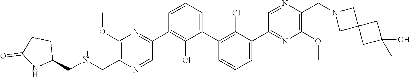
C1(C2=NC(OC)=C(C[HN]CC3CCC(=O)N3)N=C2)=C(Cl)C(C2=C(Cl)C(C3=NC(OC)=C(CN4CC5(C4)CC(C)(O)C5)N=C3)=CC=C2)=CC=C1
